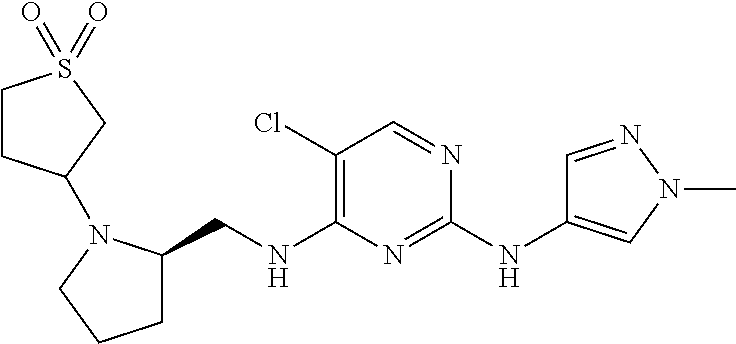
C1C(CNC2=C(Cl)C=NC(NC3=CN(C)N=C3)=N2)N(C2CCS(=O)(=O)C2)CC1
